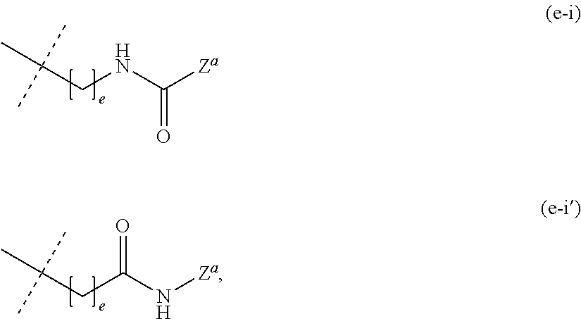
C(CNC(=O)[Za])(C)(C)C.C(CC(N[Za])=O)(C)(C)C
